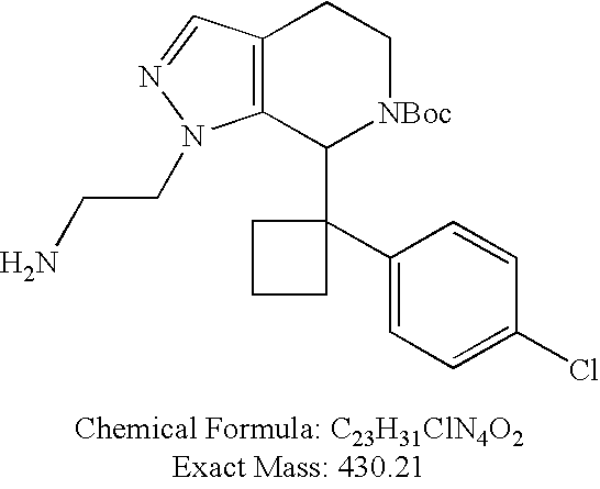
C12=C(C(C3(C4=CC=C(Cl)C=C4)CCC3)[NBoc]CC1)N(CCN)N=C2
